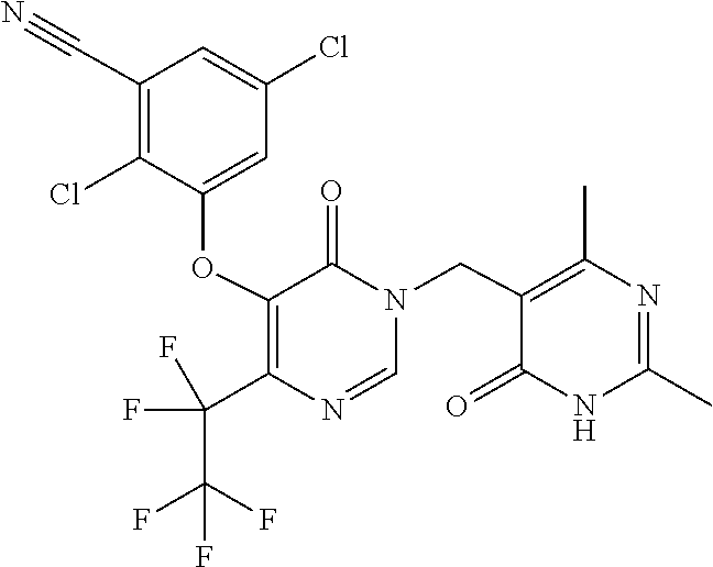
N1(CC2=C(C)N=C(C)NC2=O)C=NC(C(F)(F)C(F)(F)F)=C(OC2=CC(Cl)=CC(C#N)=C2Cl)C1=O
